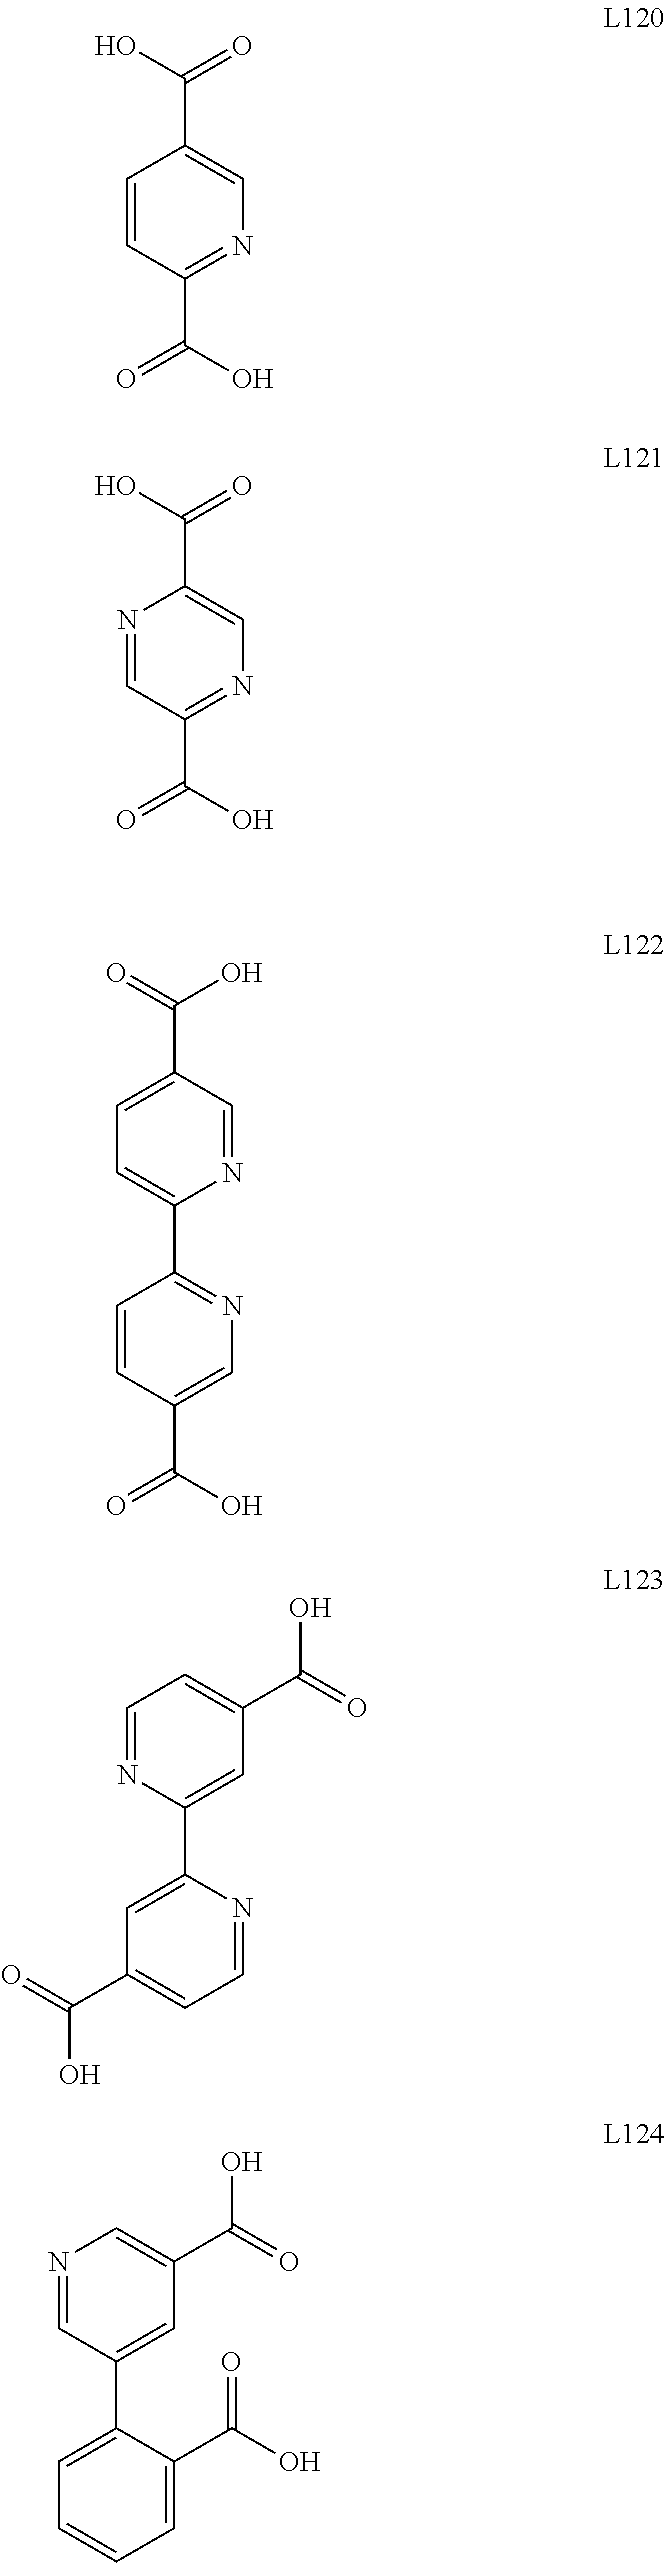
C1=CC(C(O)=O)=NC=C1C(O)=O.N1=CC(C(O)=O)=NC=C1C(O)=O.C1=NC(C2=NC=C(C(O)=O)C=C2)=CC=C1C(O)=O.C1(C(=O)O)=CC=NC(C2=CC(C(=O)O)=CC=N2)=C1.C1(C(=O)O)=CN=CC(C2=CC=CC=C2C(O)=O)=C1
